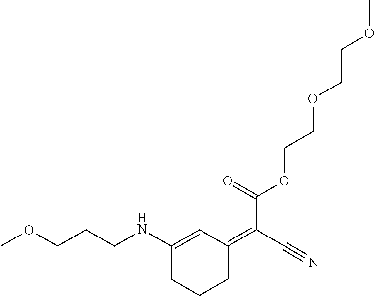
C(CNC1=CC(=C(C#N)C(=O)OCCOCCOC)CCC1)COC
